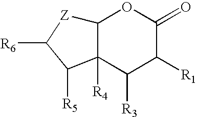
C12C([R4])(C([R5])C([R6])[Z]1)C([R3])C([R1])C(=O)O2
